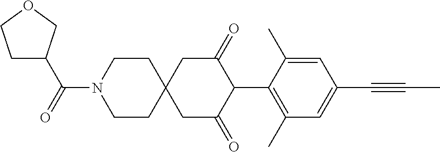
C1CN(C(=O)C2CCOC2)CCC12CC(=O)C(C1=C(C)C=C(C#CC)C=C1C)C(=O)C2
